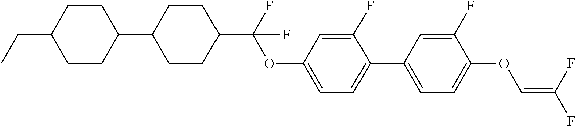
C1CC(C2CCC(C(F)(OC3=CC=C(C4=CC=C(OC=C(F)F)C(F)=C4)C(F)=C3)F)CC2)CCC1CC
